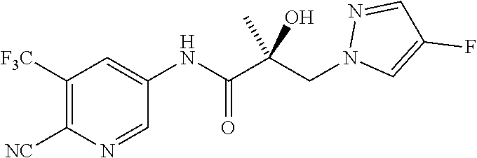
C1([F3C])=C([NC])N=CC(NC(=O)C(CN2C=C(F)C=N2)(C)O)=C1
